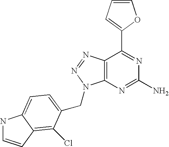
C1=CC=C(C2=NC(N)=NC3=C2N=NN3CC2=CC=C3NC=CC3=C2Cl)O1
